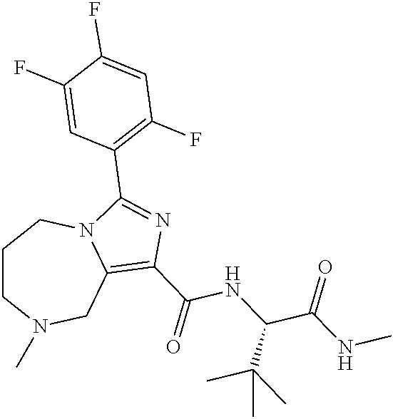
C1CN(C)CC2=C(C(=O)NC(C(NC)=O)C(C)(C)C)N=C(C3=C(F)C=C(F)C(F)=C3)N2C1
